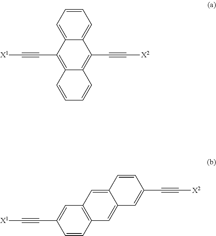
C1=CC=C2C(=C1)C(C#C[X2])=C1C(=C2C#C[X1])C=CC=C1.C1=CC2=C(C=C1C#C[X1])C=C1C(=C2)C=C(C#C[X2])C=C1
